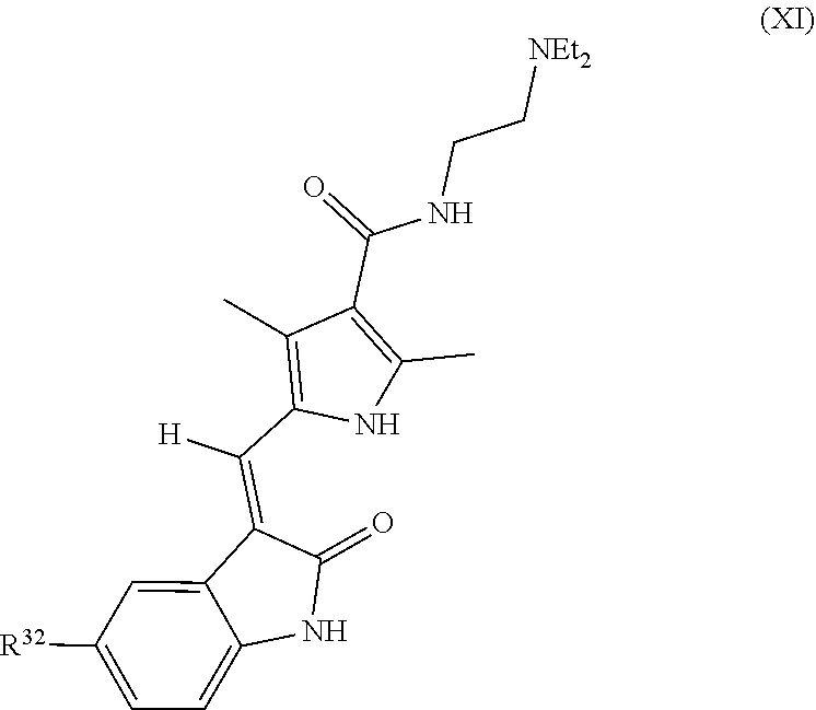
[R32]C1=CC=C2C(=C1)C(=C(C1=C(C)C(C(NCC[NEt2])=O)=C(C)N1)[H])C(=O)N2
